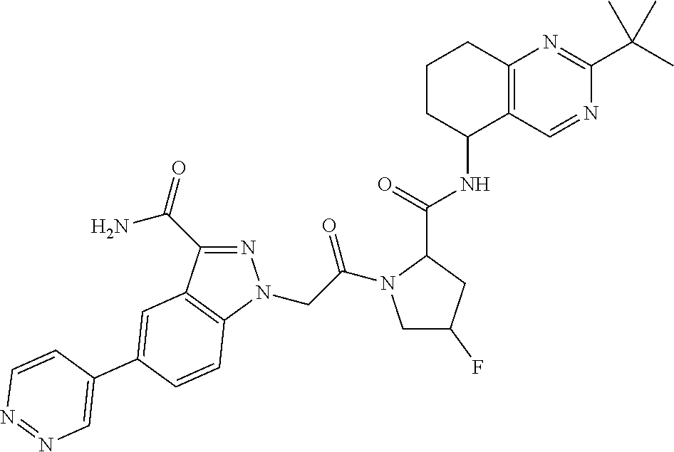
N1=C(C(N)=O)C2=C(N1CC(=O)N1CC(F)CC1C(=O)NC1C3=C(CCC1)N=C(C(C)(C)C)N=C3)C=CC(C1=CN=NC=C1)=C2
